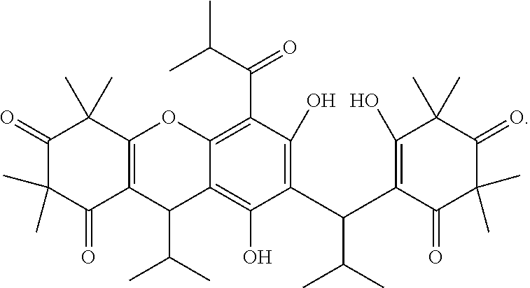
C12=C(O)C(C(C(C)C)C3=C(O)C(C)(C)C(=O)C(C)(C)C3=O)=C(O)C(C(C(C)C)=O)=C1OC1=C(C2C(C)C)C(=O)C(C)(C)C(=O)C1(C)C
